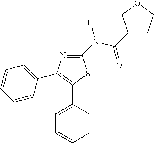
C1(N(C(C2CCOC2)=O)[H])=NC(C2=CC=CC=C2)=C(C2=CC=CC=C2)S1
